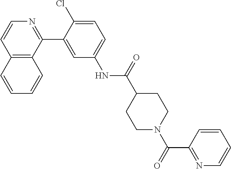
C12=C(C(C3=CC(NC(C4CCN(C(C5=NC=CC=C5)=O)CC4)=O)=CC=C3Cl)=NC=C1)C=CC=C2
